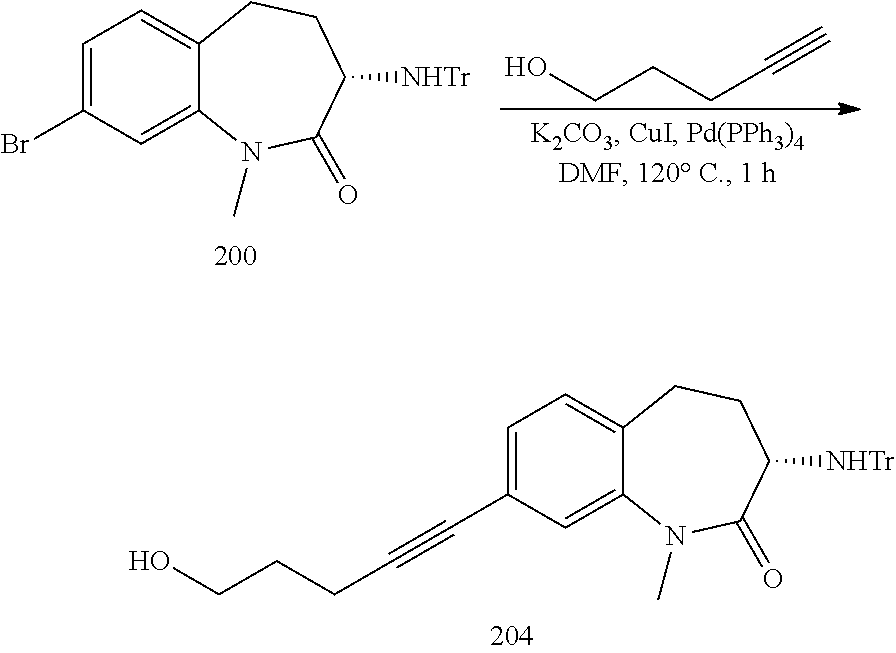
C1=C(Br)C=C2C(=C1)CCC([NHTr])C(=O)N2C.C(C#C)CCO.C1=C(C#CCCCO)C=C2C(=C1)CCC([NHTr])C(=O)N2C
